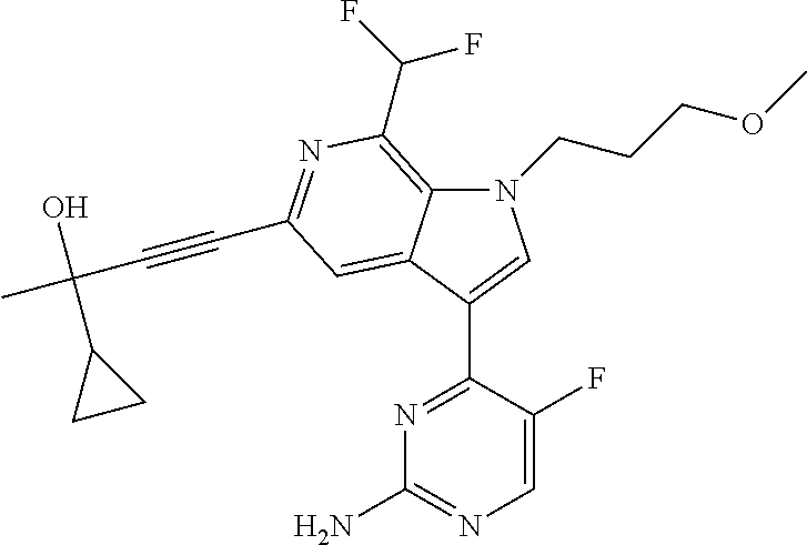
N1(CCCOC)C2=C(C(F)F)N=C(C#CC(C)(O)C3CC3)C=C2C(C2=NC(N)=NC=C2F)=C1
